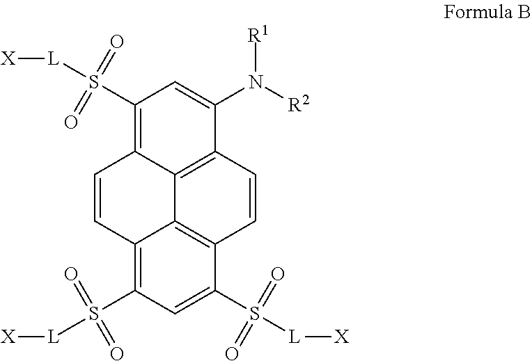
C1(S([L][X])(=O)=O)=C2C3=C(C(N([R1])[R2])=C1)C=CC1=C3C(=C(S([L][X])(=O)=O)C=C1S([L][X])(=O)=O)C=C2
